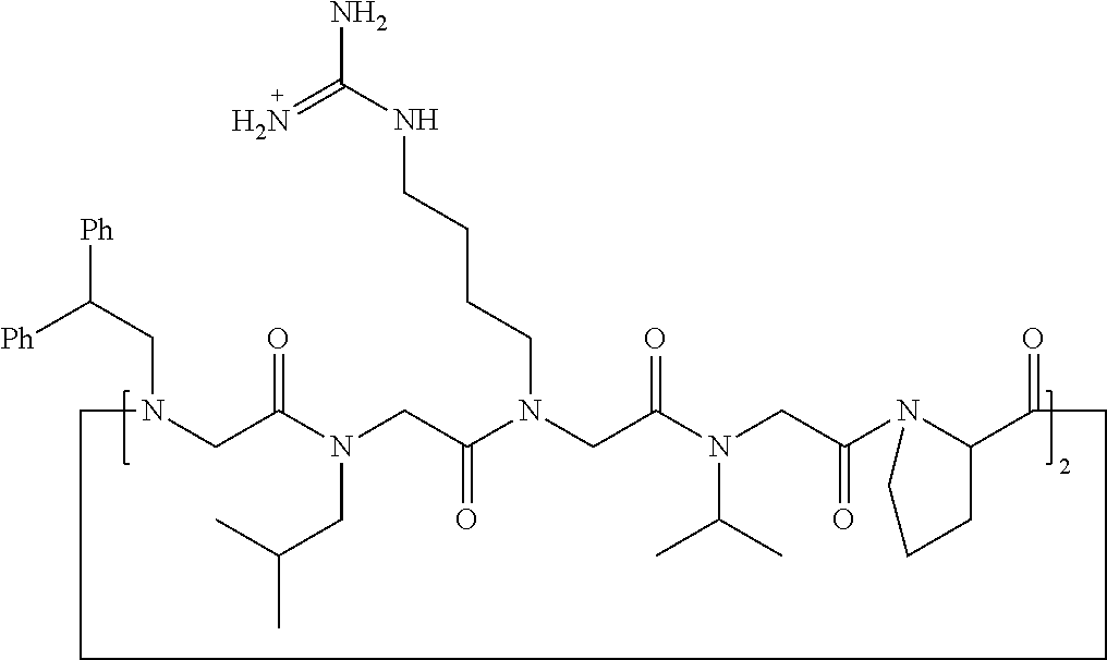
C1N(CC([Ph])[Ph])CC(=O)N(CC(C)C)CC(=O)N(CCCCNC(=N)N)CC(=O)N(C(C)C)CC(=O)N2C(C(=O)CCC1)CCC2
